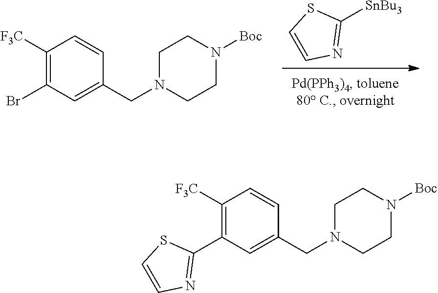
[SnBu3]C1=NC=CS1.C1([F3C])=C(Br)C=C(CN2CCN([Boc])CC2)C=C1.C1([F3C])=C(C2=NC=CS2)C=C(CN2CCN([Boc])CC2)C=C1
